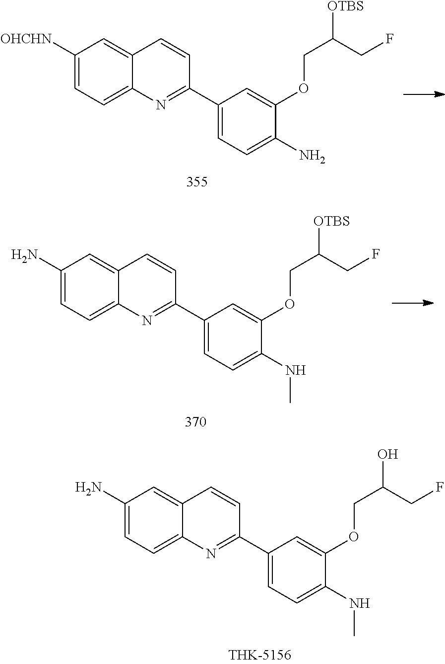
C1(N)=CC=C2C(=C1)C=CC(C1=CC=C(NC)C(OCC(O)CF)=C1)=N2.C1([OHCHN])=CC=C2C(=C1)C=CC(C1=CC=C(N)C(OCC([OTBS])CF)=C1)=N2.C1(N)=CC=C2C(=C1)C=CC(C1=CC=C(NC)C(OCC([OTBS])CF)=C1)=N2
